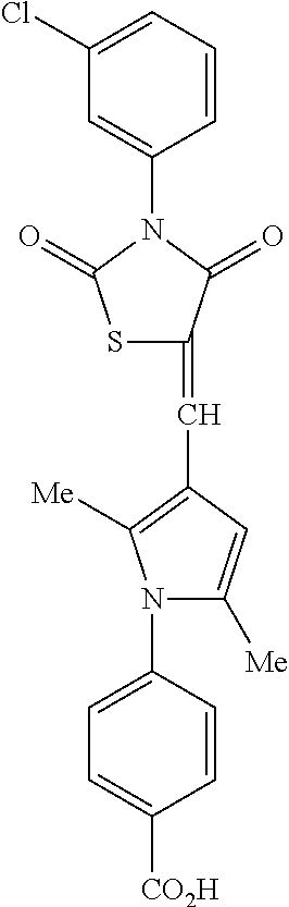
C1(Cl)=CC=CC(N2C(=O)SC(=CC3=C([Me])N(C4=CC=C([CO2H])C=C4)C([Me])=C3)C2=O)=C1
